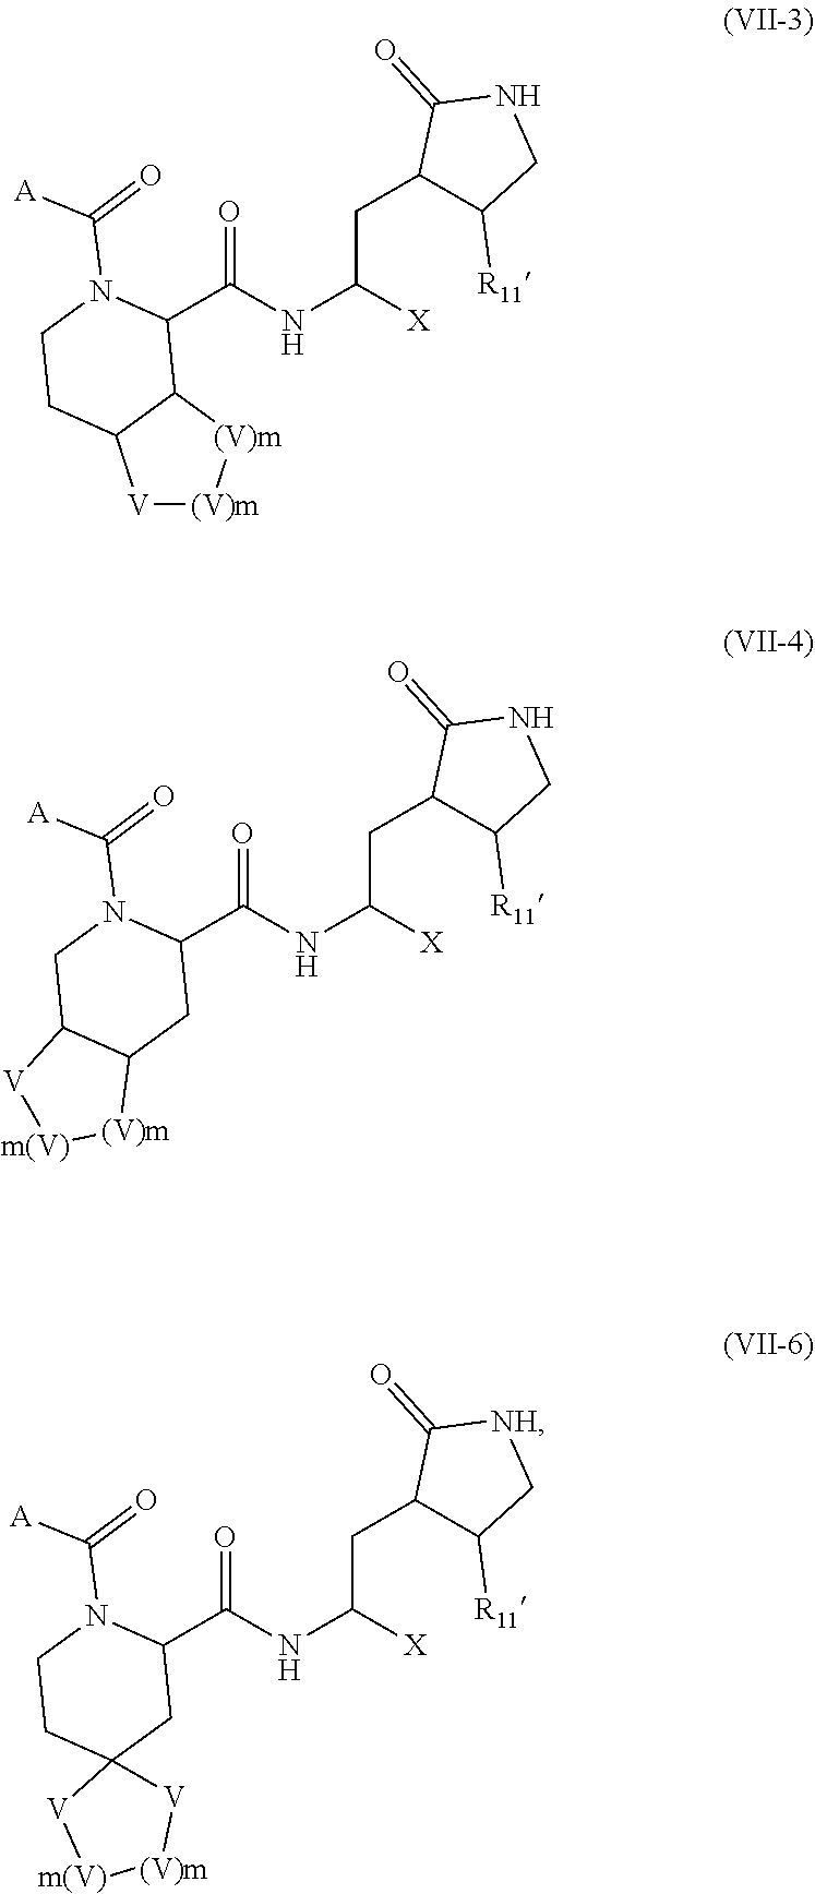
C(NC([X])CC1C([R11])CNC1=O)(=O)C1C2[(V)m][(V)m][V]C2CCN1C([A])=O.C(NC([X])CC1C([R11])CNC1=O)(=O)C1CC2C(CN1C([A])=O)[V][m(V)][(V)m]2.C(NC([X])CC1C([R11])C[NH]C1=O)(=O)C1CC2(CCN1C([A])=O)[V][m(V)][(V)m][V]2
